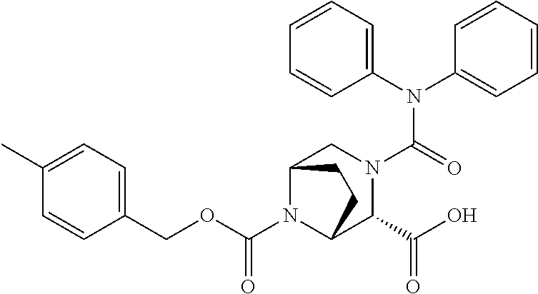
C(N1C2C(C(=O)O)N(C(N(C3=CC=CC=C3)C3=CC=CC=C3)=O)CC1CC2)(OCC1=CC=C(C)C=C1)=O
